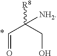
[R8]C(CO)(C=O)[NH2]
